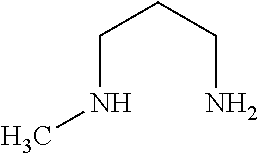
C(NC)CCN
